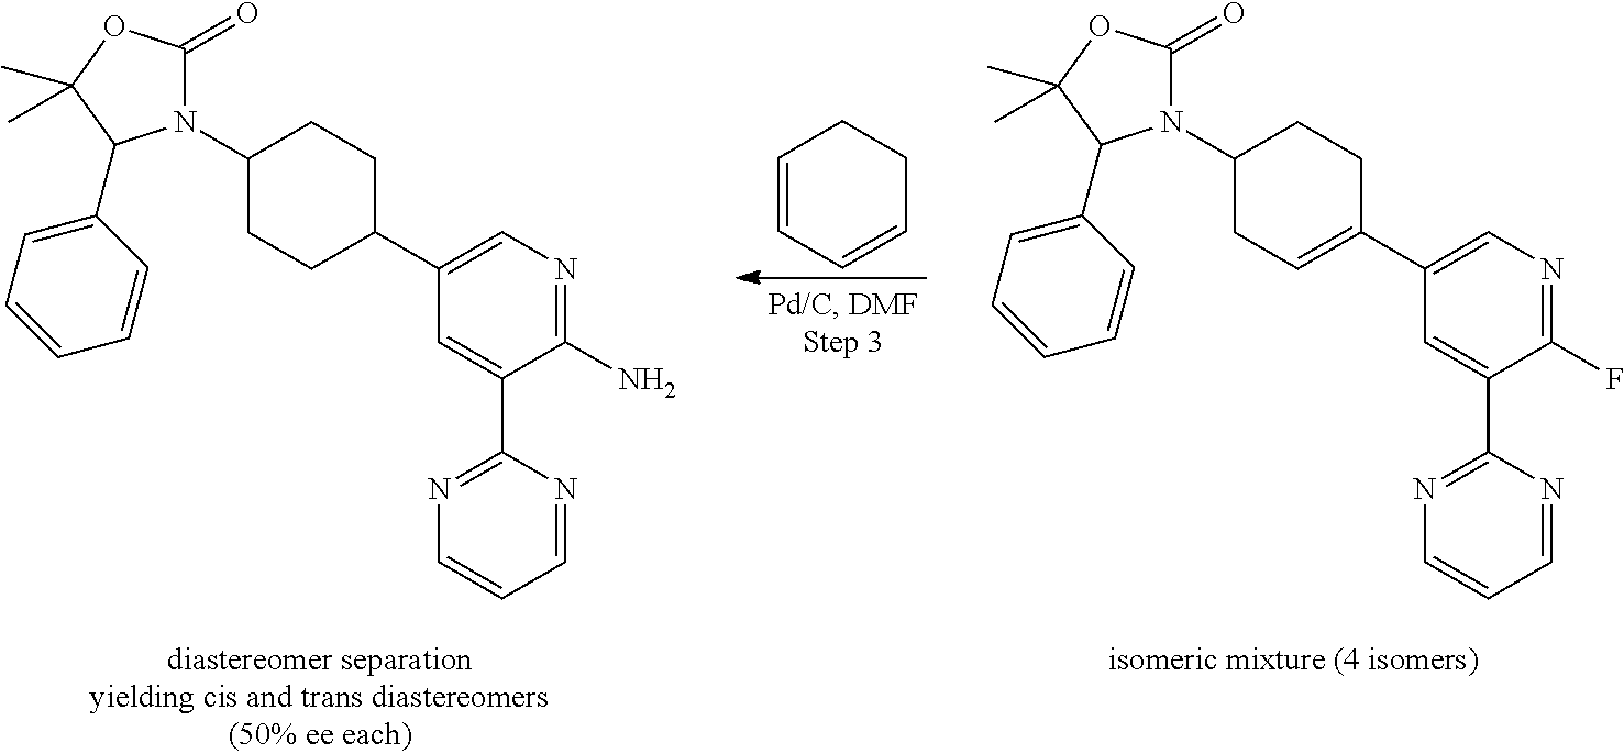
N1(C2CC=C(C3=CN=C(F)C(C4=NC=CC=N4)=C3)CC2)C(=O)OC(C)(C)C1C1=CC=CC=C1.C1=CC=CCC1.N1(C2CCC(C3=CN=C(N)C(C4=NC=CC=N4)=C3)CC2)C(=O)OC(C)(C)C1C1=CC=CC=C1
